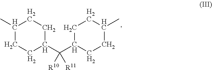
C1(C(C2CCC(C)CC2)([R11])[R10])CCC(C)CC1
